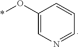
C1(O*)=CN=CC=C1
